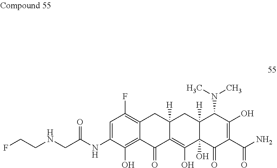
C1=C(NC(CNCCF)=O)C(O)=C2C(=C1F)CC1([H])C(=C(O)C3(O)C([H])(C1)C(N(C)C)C(O)=C(C(N)=O)C3=O)C2=O
